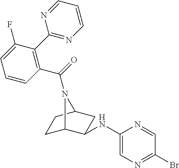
C1=CC(C(=O)N2C3CCC2CC3NC2=CN=C(Br)C=N2)=C(C2=NC=CC=N2)C(F)=C1
